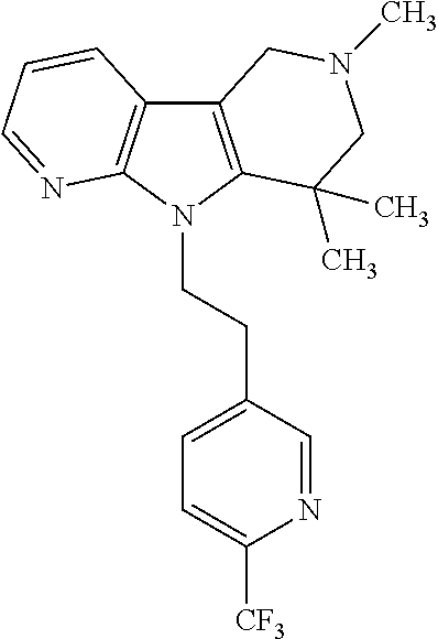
C12=C(N(CCC3=CC=C([CF3])N=C3)C3=C1C=CC=N3)C(C)(C)CN(C)C2
